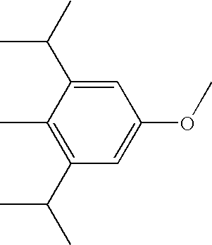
C1(C(C)C)=C(C)C(C(C)C)=CC(OC)=C1
